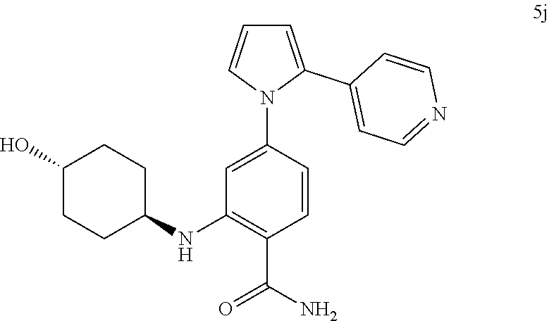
C1(O)CCC(NC2=C(C(N)=O)C=CC(N3C(C4=CC=NC=C4)=CC=C3)=C2)CC1
